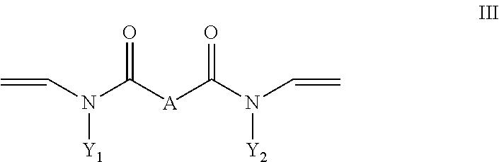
C=CN(C([A]C(N(C=C)[Y2])=O)=O)[Y1]
